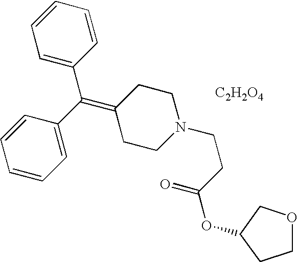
C1=C(C(C2=CC=CC=C2)=C2CCN(CCC(OC3COCC3)=O)CC2)C=CC=C1.[C2H2O4]
